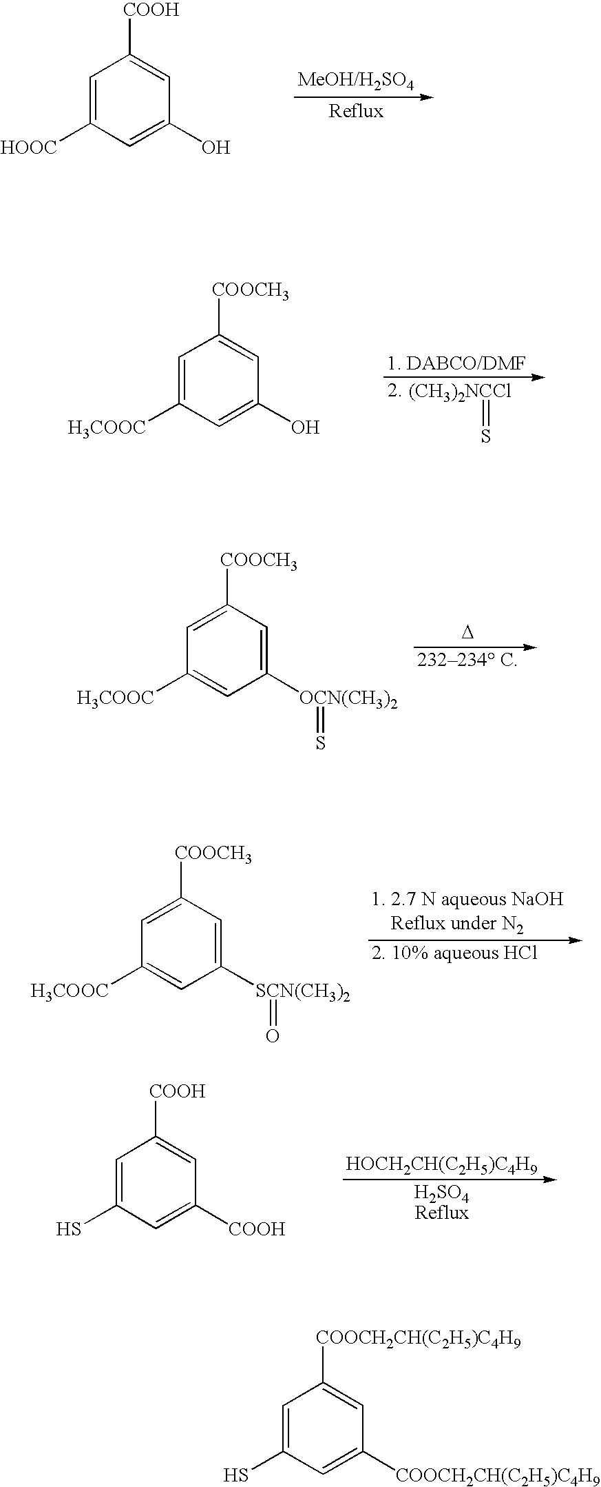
C1=C([HOOC])C=C(O)C=C1[COOH].C1=C([H3COOC])C=C(O)C=C1[COOCH3].[(CH3)2NCCl]=S.[D].C1=C([COOCH3])C=C([OCN(CH3)2]=S)C=C1[H3COOC].[1. 2.7 N aqueous NaOH    Reflux under N2].C1=C([COOCH3])C=C([SCN(CH3)2]=O)C=C1[H3COOC].[HOCH2CH(C2H5)C4H9].C1=C(S)C=C([COOH])C=C1[COOH].C1=C(S)C=C([COOCH2CH(C2H5)C4H9])C=C1[COOCH2CH(C2H5)C4H9]
